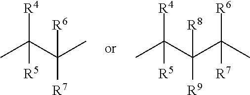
[R4]C(C(C)([R7])[R6])(C)[R5].[R4]C(C(C(C)([R6])[R7])([R9])[R8])(C)[R5]
